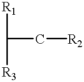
[R1]C(C[R2])[R3]
